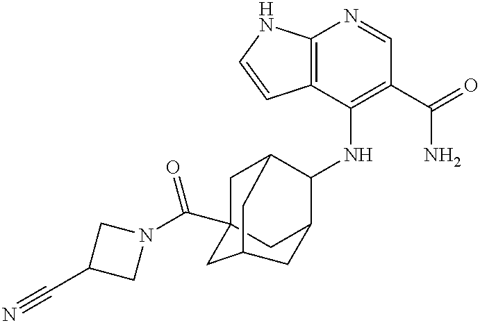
C12=C(C(NC3C4CC5(C(N6CC(C#N)C6)=O)CC3CC(C5)C4)=C(C(=O)N)C=N1)C=CN2
